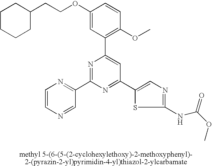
C1(OCCC2CCCCC2)=CC(C2=CC(C3=CN=C(NC(OC)=O)S3)=NC(C3=NC=CN=C3)=N2)=C(OC)C=C1
